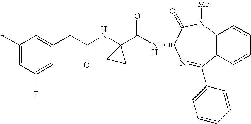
C1(F)=CC(F)=CC(CC(NC2(C(NC3C(=O)N([Me])C4=C(C=CC=C4)C(C4=CC=CC=C4)=N3)=O)CC2)=O)=C1
